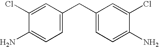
C1(Cl)=CC(CC2=CC=C(N)C(Cl)=C2)=CC=C1N
